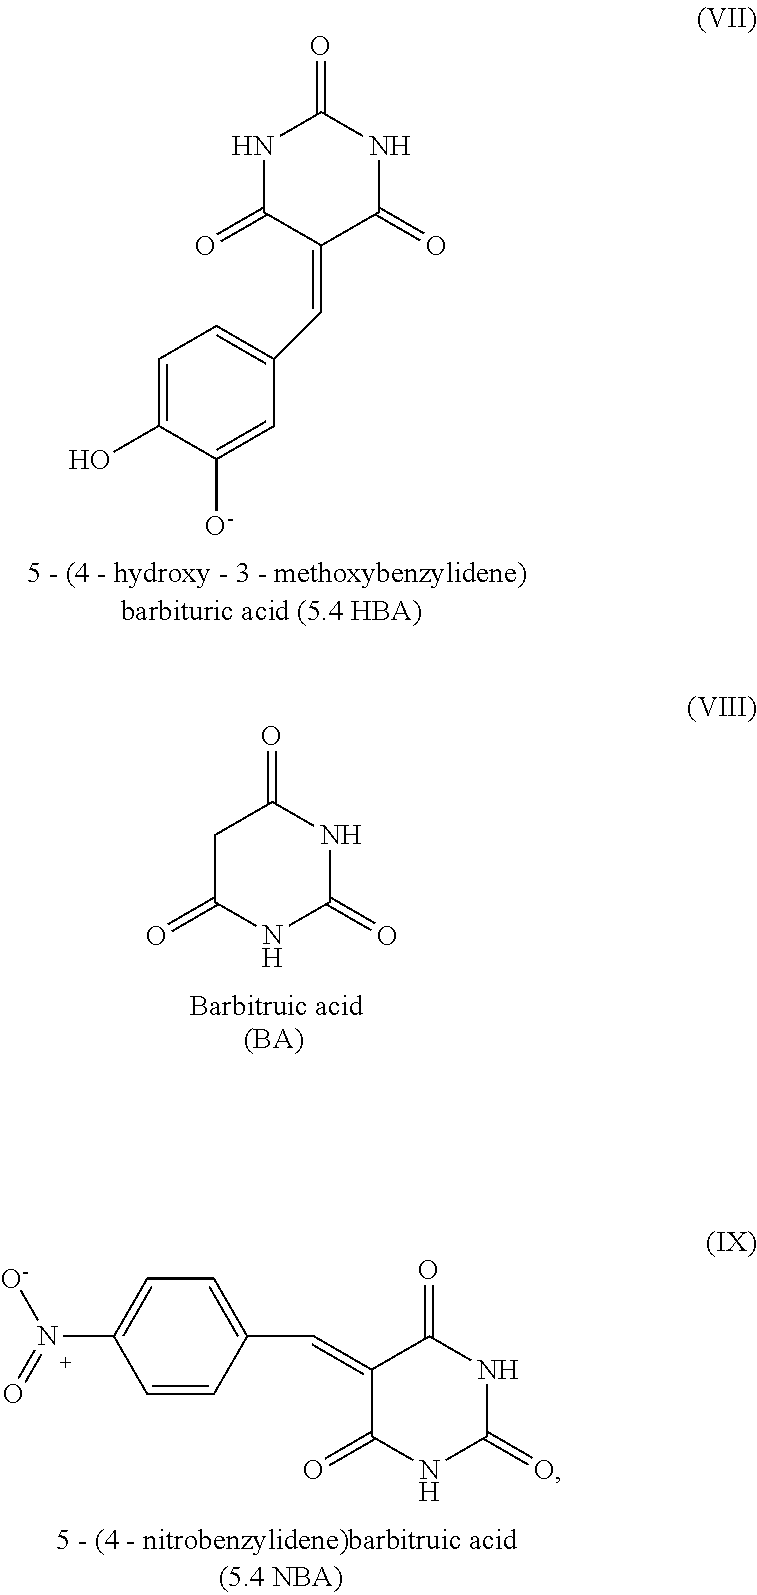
N1C(=O)C(=CC2=CC=C(O)C([O-])=C2)C(=O)NC1=O.C1C(=O)NC(=O)NC1=O.C1(=CC2=CC=C(N(=O)[O-])C=C2)C(=O)NC(=O)NC1=O
